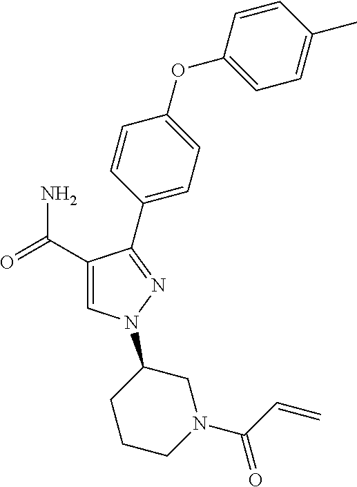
C1(C(=O)N)=CN(C2CCCN(C(=O)C=C)C2)N=C1C1=CC=C(OC2=CC=C(C)C=C2)C=C1
